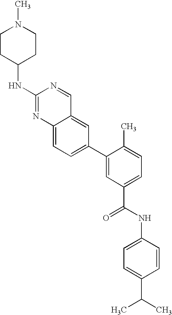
N(C1=NC2=CC=C(C3=CC(C(=O)NC4=CC=C(C(C)C)C=C4)=CC=C3C)C=C2C=N1)C1CCN(C)CC1
